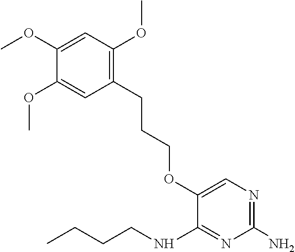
O(C1=CN=C(N)N=C1NCCCC)CCCC1=C(OC)C=C(OC)C(OC)=C1
